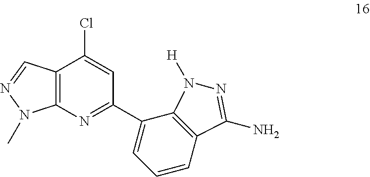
C12=C(N=C(C3=CC=CC4=C3N([H])N=C4N)C=C1Cl)N(C)N=C2
